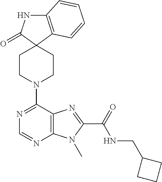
C12=C(C=CC=C1)C1(C(=O)N2)CCN(C2=NC=NC3=C2N=C(C(NCC2CCC2)=O)N3C)CC1
